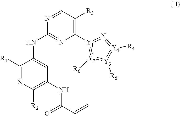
C1([R1])=[X]C([R2])=C(NC(=O)C=C)C=C1NC1=NC([Y1]2=[Y2]([R6])=[Y3]([R5])=[Y4]([R4])=N=2)=C([R3])C=N1
